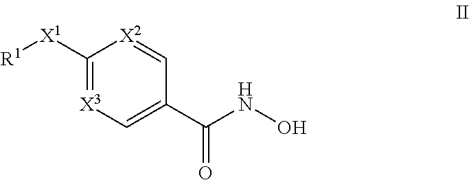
C1([X1][R1])=[X3]C=C(C(NO)=O)C=[X2]1
